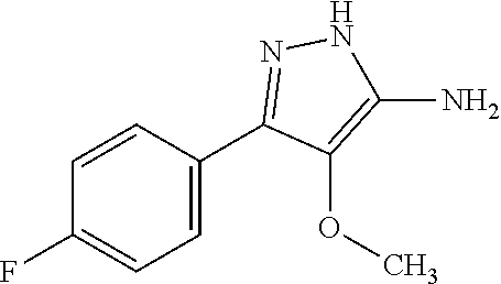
C1=CC(C2=NNC(N)=C2OC)=CC=C1F
